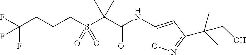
C(CCCS(C(C(NC1=CC(C(C)(C)CO)=NO1)=O)(C)C)(=O)=O)(F)(F)F
